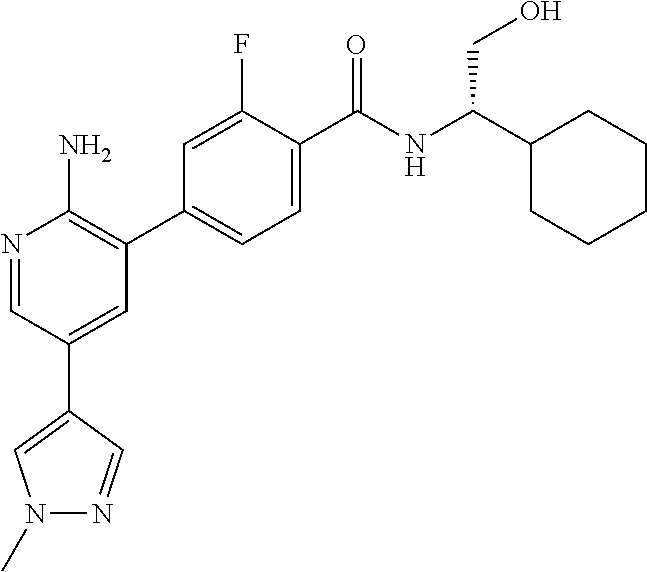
N1=CC(C2=CN(C)N=C2)=CC(C2=CC=C(C(NC(C3CCCCC3)CO)=O)C(F)=C2)=C1N
